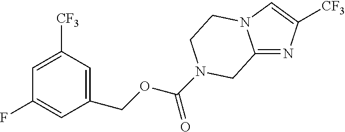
C12=NC([CF3])=CN1CCN(C(=O)OCC1=CC([CF3])=CC(F)=C1)C2
